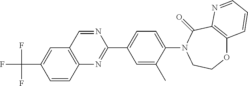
O1C2=C(C(=O)N(C3=CC=C(C4=NC5=C(C=C(C(F)(F)F)C=C5)C=N4)C=C3C)CC1)N=CC=C2
